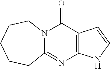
C12=C(C(=O)N3C(=N1)CCCCC3)C=CN2
